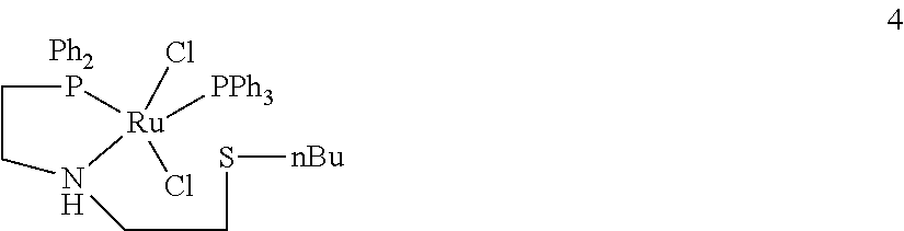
P1[Ru](Cl)([PPh3])(Cl)N(CCS[nBu])CC1.[Ph2]
